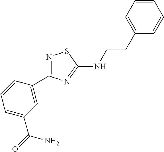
N1=C(C2=CC(C(=O)N)=CC=C2)N=C(NCCC2=CC=CC=C2)S1
